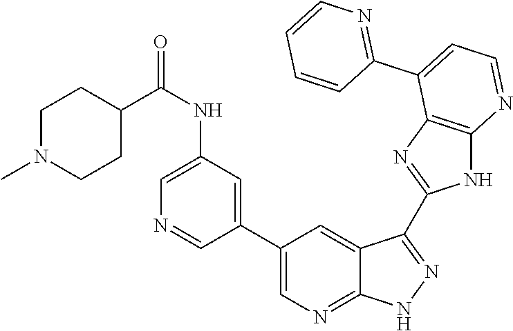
C1(NC(=O)C2CCN(C)CC2)=CN=CC(C2=CN=C3C(=C2)C(C2=NC4=C(N2)N=CC=C4C2=NC=CC=C2)=NN3)=C1
